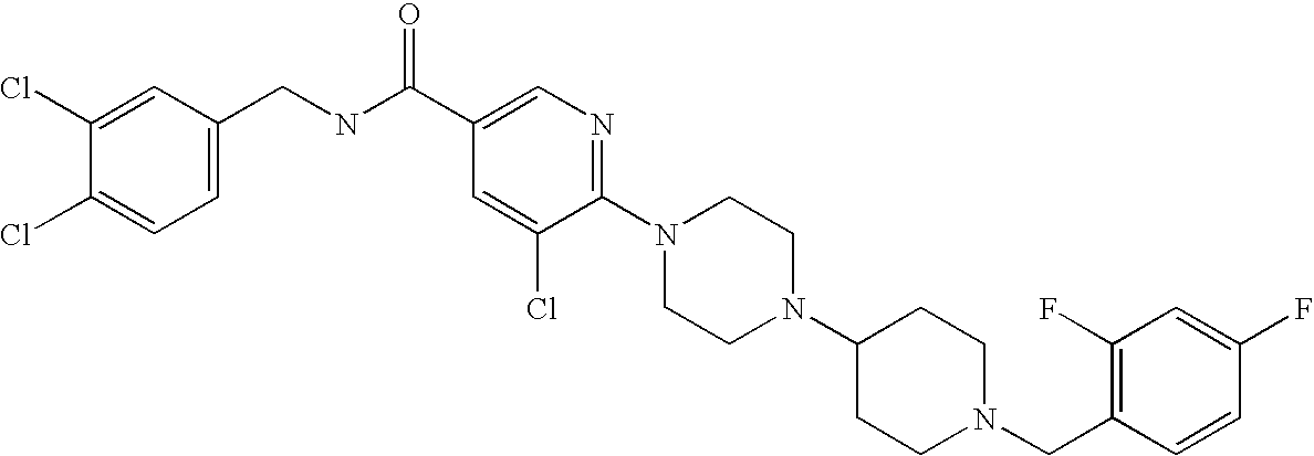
C(N1CCC(N2CCN(C3=NC=C(C(NCC4=CC=C(Cl)C(Cl)=C4)=O)C=C3Cl)CC2)CC1)C1=C(F)C=C(F)C=C1
